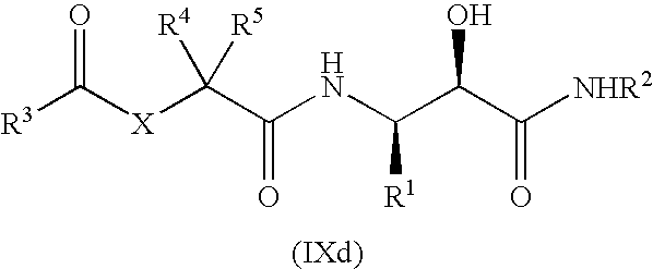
[R3]C([X]C(C(NC(C(C([NHR2])=O)O)[R1])=O)([R4])[R5])=O
